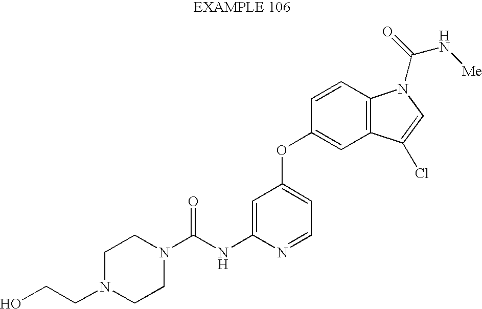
C1N(CCO)CCN(C(NC2=CC(OC3=CC4=C(C=C3)N(C(=O)N[Me])C=C4Cl)=CC=N2)=O)C1
